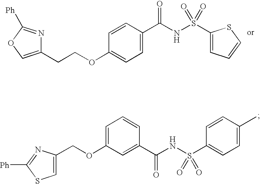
C1(CCOC2=CC=C(C(NS(C3=CC=CS3)(=O)=O)=O)C=C2)=COC([Ph])=N1.C1=C(COC2=CC=CC(C(=O)NS(C3=CC=C(C)C=C3)(=O)=O)=C2)N=C([Ph])S1
